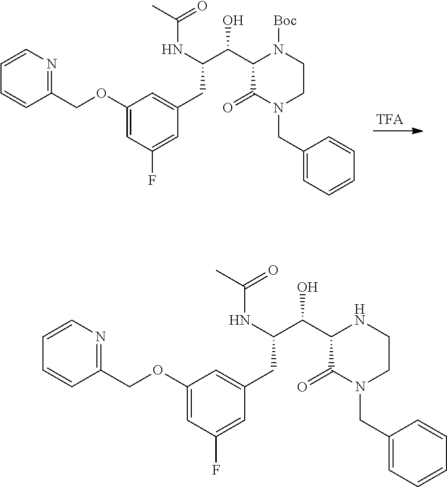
[TFA].C1(COC2=CC(F)=CC(CC(C(C3C(=O)N(CC4=CC=CC=C4)CCN3[Boc])O)NC(C)=O)=C2)=NC=CC=C1.C1(COC2=CC(F)=CC(CC(C(C3C(=O)N(CC4=CC=CC=C4)CCN3)O)NC(C)=O)=C2)=NC=CC=C1
